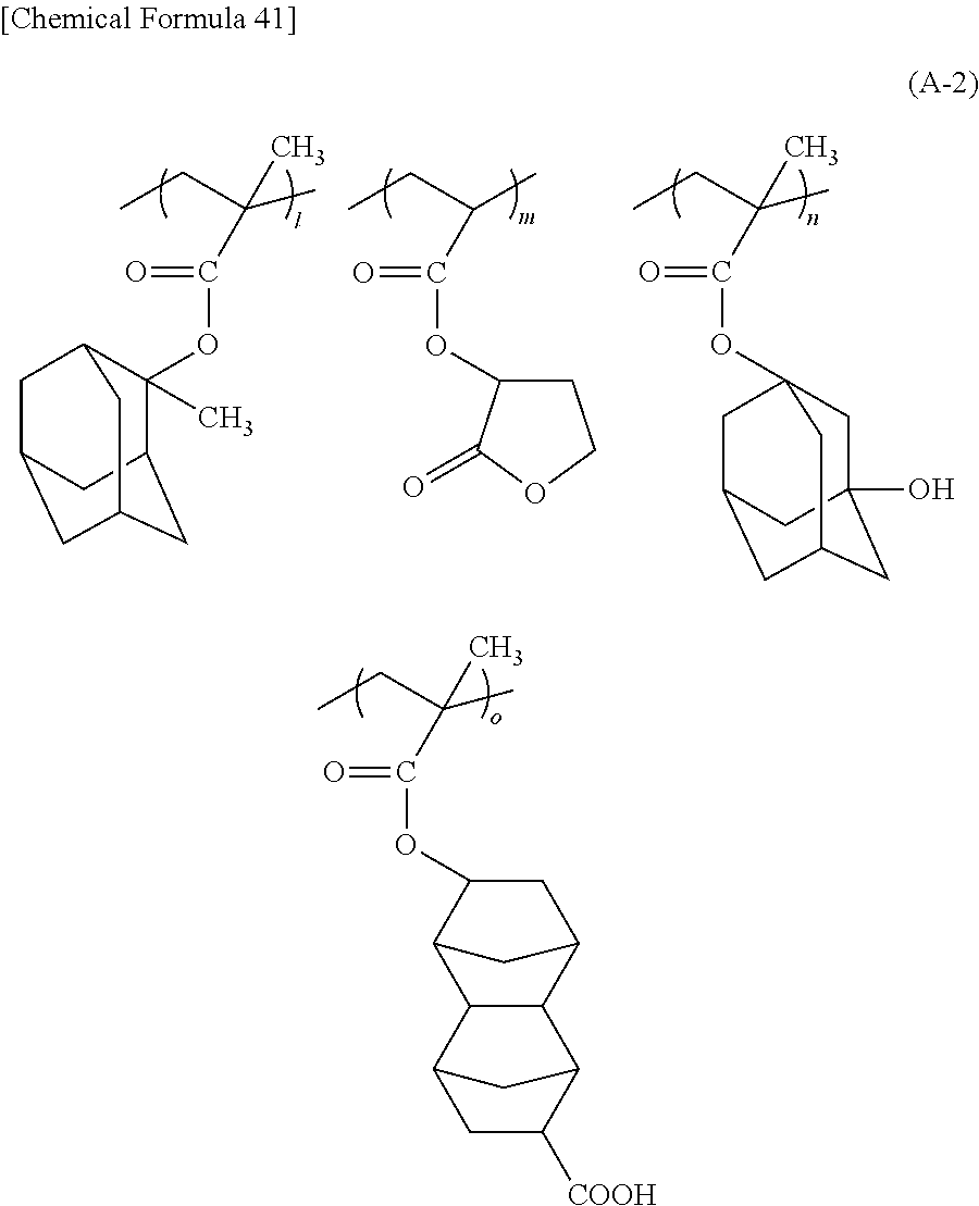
CCC(C)(C)C(=O)OC1(C)C2CC3CC(CC1C3)C2.CCC(C)C(=O)OC1CCOC1=O.CCC(C)(C)C(=O)OC12CC3(O)CC(CC(C1)C3)C2.CCC(C)(C)C(=O)OC1CC2C3C(C1C2)C1CC([COOH])C3C1
